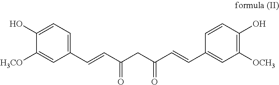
C1(O)=CC=C(C=CC(CC(C=CC2=CC([OCH3])=C(O)C=C2)=O)=O)C=C1[H3CO]
